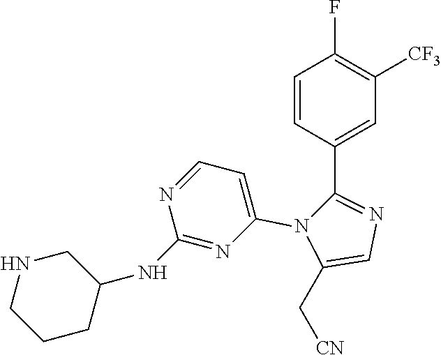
C1=CC(C2=NC=C(C[CN])N2C2=CC=NC(NC3CNCCC3)=N2)=CC([CF3])=C1F
